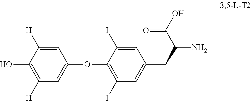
C1=C([H])C(O)=C([H])C=C1OC1=C(I)C=C(CC(C(=O)O)N)C=C1I
